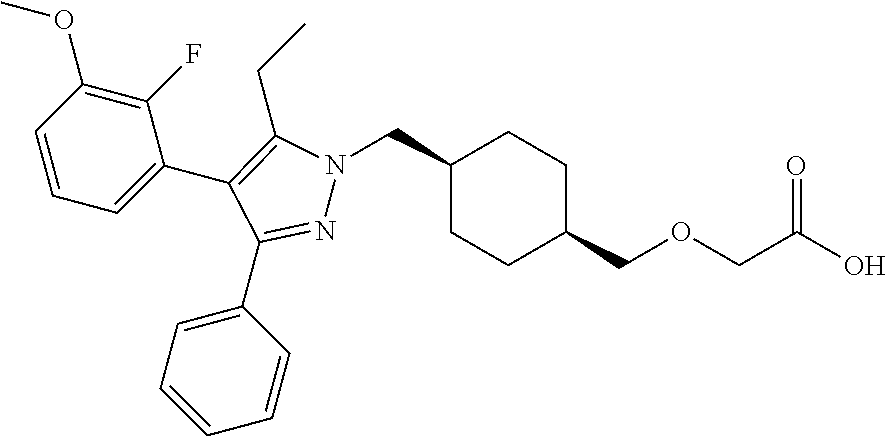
C1(CN2N=C(C3=CC=CC=C3)C(C3=CC=CC(OC)=C3F)=C2CC)CCC(COCC(O)=O)CC1
